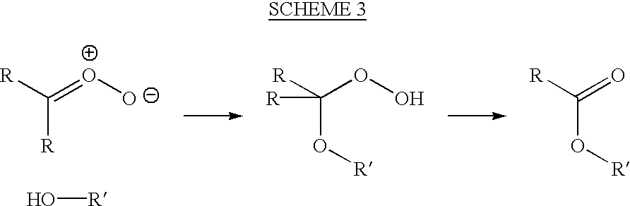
C(O[R])([R])(OO)[R].C(O[R])([R])=O.[R]C(=[O+][O-])[R].O[R]
